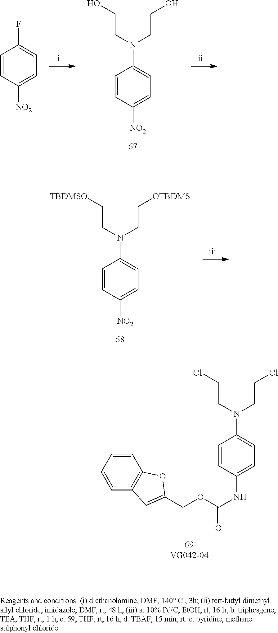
C1=CC2=C(C=C1)C=C(COC(NC1=CC=C(N(CCCl)CCCl)C=C1)=O)O2.C1=C([NO2])C=CC(N(CCO)CCO)=C1.C1=C([NO2])C=CC(F)=C1.C1=C([NO2])C=CC(N(CC[OTBDMS])CC[TBDMSO])=C1
